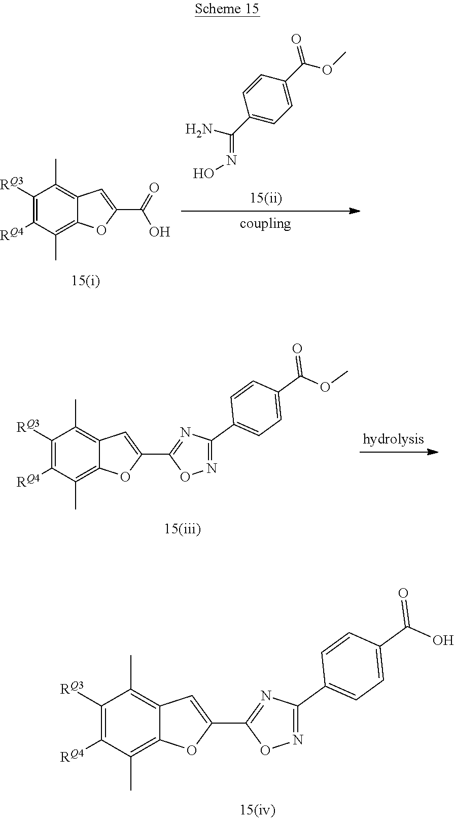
C1([RQ3])=C([RQ4])C(C)=C2C(=C1C)C=C(C1=NC(C3=CC=C(C(O)=O)C=C3)=NO1)O2.C1([RQ3])=C([RQ4])C(C)=C2C(=C1C)C=C(C(=O)O)O2.C1=CC(C(N)=NO)=CC=C1C(=O)OC.C1([RQ3])=C([RQ4])C(C)=C2C(=C1C)C=C(C1=NC(C3=CC=C(C(OC)=O)C=C3)=NO1)O2
